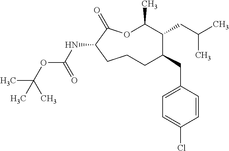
O1C(C)C(CC(C)C)C(CC2=CC=C(Cl)C=C2)CCCC(NC(OC(C)(C)C)=O)C1=O
